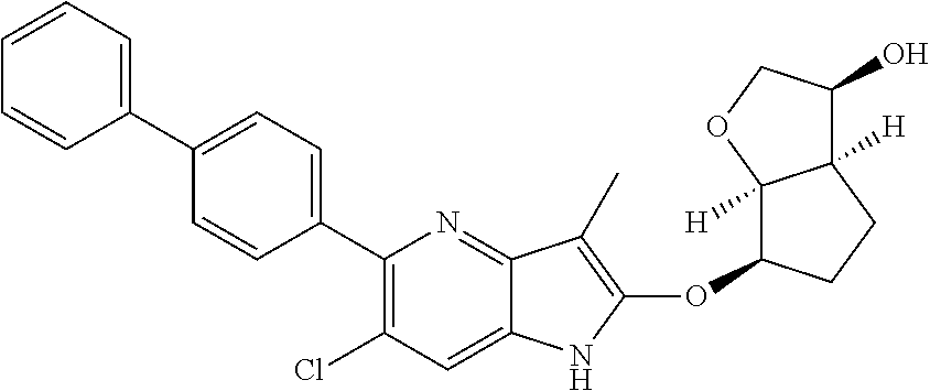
C1(C2=CC=C(C3=CC=CC=C3)C=C2)=C(Cl)C=C2C(=N1)C(C)=C(OC1C3([H])C([H])(CC1)C(O)CO3)N2
